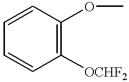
C1=CC([OCHF2])=C(OC)C=C1
